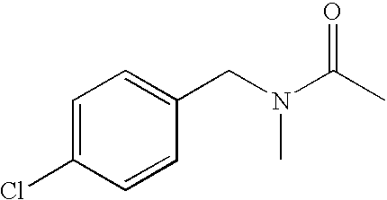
C1=C(Cl)C=CC(CN(C(C)=O)C)=C1
